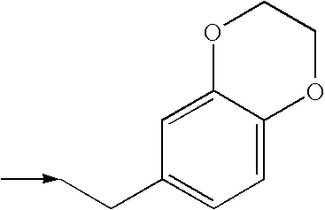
C1(CC<-C)=CC=C2C(=C1)OCCO2
